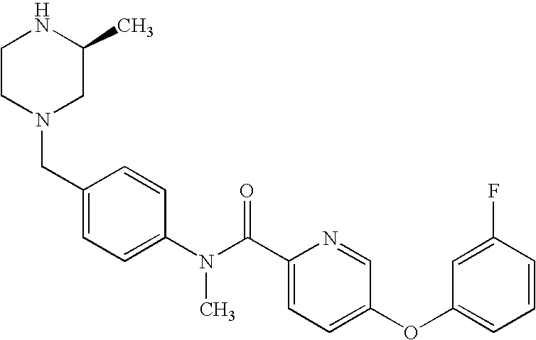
C1CN(CC2=CC=C(N(C(C3=CC=C(OC4=CC=CC(F)=C4)C=N3)=O)C)C=C2)CC(C)N1
